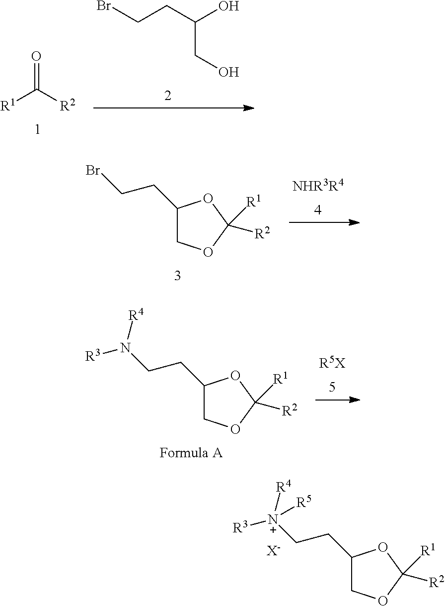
C1OC([R2])([R1])OC1CC[N+]([R4])([R3])[R5].[X-].[R1]C([R2])=O.BrCCC(O)CO.C1OC([R2])([R1])OC1CCBr.[NHR3R4].C1OC([R2])([R1])OC1CCN([R4])[R3].[R5X]
